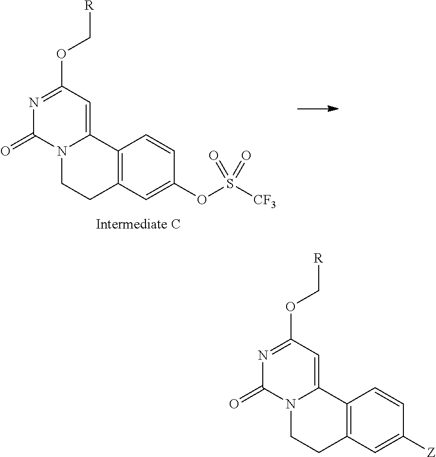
N1=C(OC[R])C=C2N(C1=O)CCC1=C2C=CC(OS([CF3])(=O)=O)=C1.N1=C(OC[R])C=C2N(C1=O)CCC1=C2C=CC([Z])=C1
